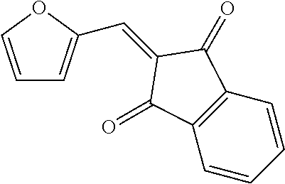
C1=COC(C=C2C(=O)C3=C(C=CC=C3)C2=O)=C1
